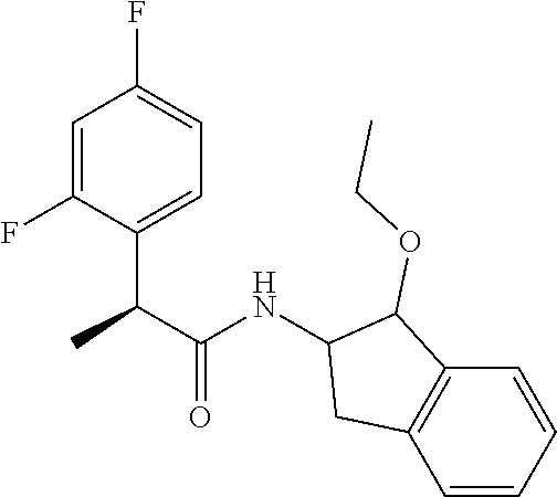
C1=C(F)C(C(C(NC2CC3=C(C2OCC)C=CC=C3)=O)C)=CC=C1F
